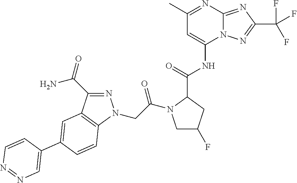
N12C(=NC(C(F)(F)F)=N1)N=C(C)C=C2NC(C1CC(F)CN1C(CN1N=C(C(N)=O)C2=C1C=CC(C1=CN=NC=C1)=C2)=O)=O
